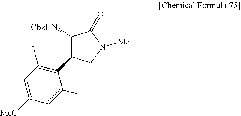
C1([CbzHN])C(C2=C(F)C=C([MeO])C=C2F)CN([Me])C1=O
